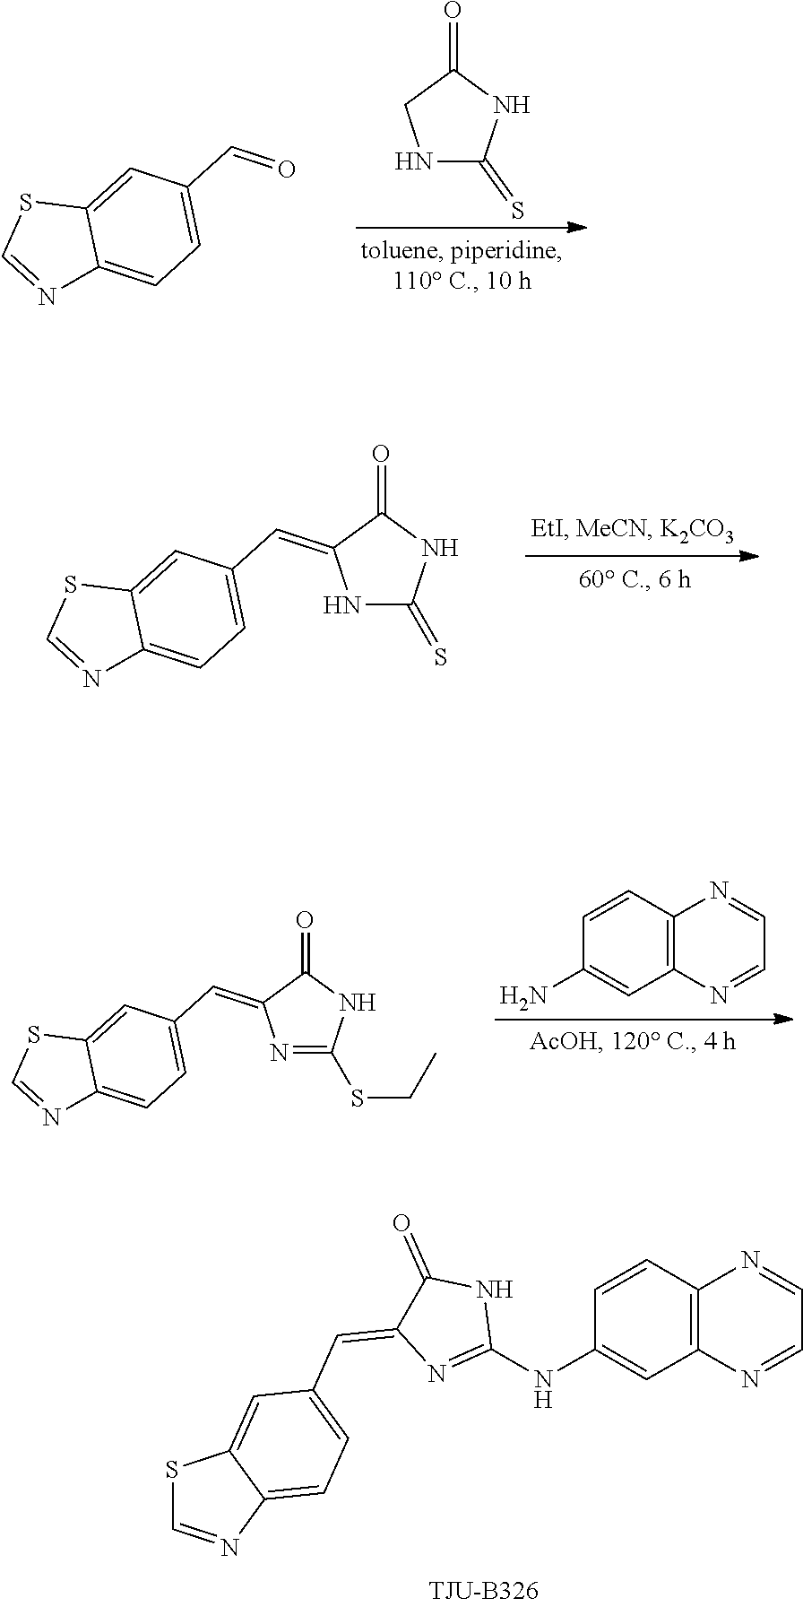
C1NC(=S)NC1=O.S1C=NC2=CC=C(C=O)C=C12.S1C=NC2=CC=C(C=C3NC(=S)NC3=O)C=C12.S1C=NC2=CC=C(C=C3N=C(SCC)NC3=O)C=C12.C1=CC2=C(C=C1N)N=CC=N2.S1C=NC2=CC=C(C=C3N=C(NC4=CC5=C(C=C4)N=CC=N5)NC3=O)C=C12
